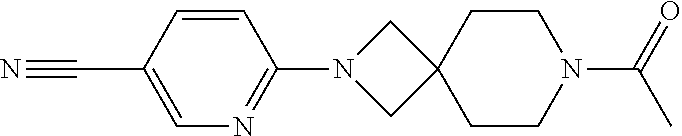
N1=C(N2CC3(C2)CCN(C(=O)C)CC3)C=CC(C#N)=C1
